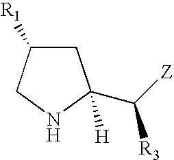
C1C([R1])CNC1(C([Z])[R3])[H]
